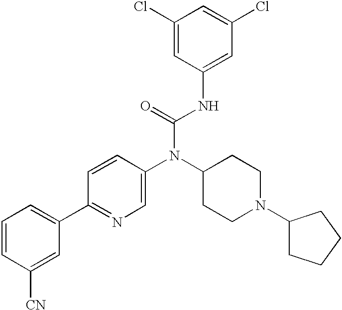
C1=CC([CN])=CC(C2=NC=C(N(C3CCN(C4CCCC4)CC3)C(=O)NC3=CC(Cl)=CC(Cl)=C3)C=C2)=C1
